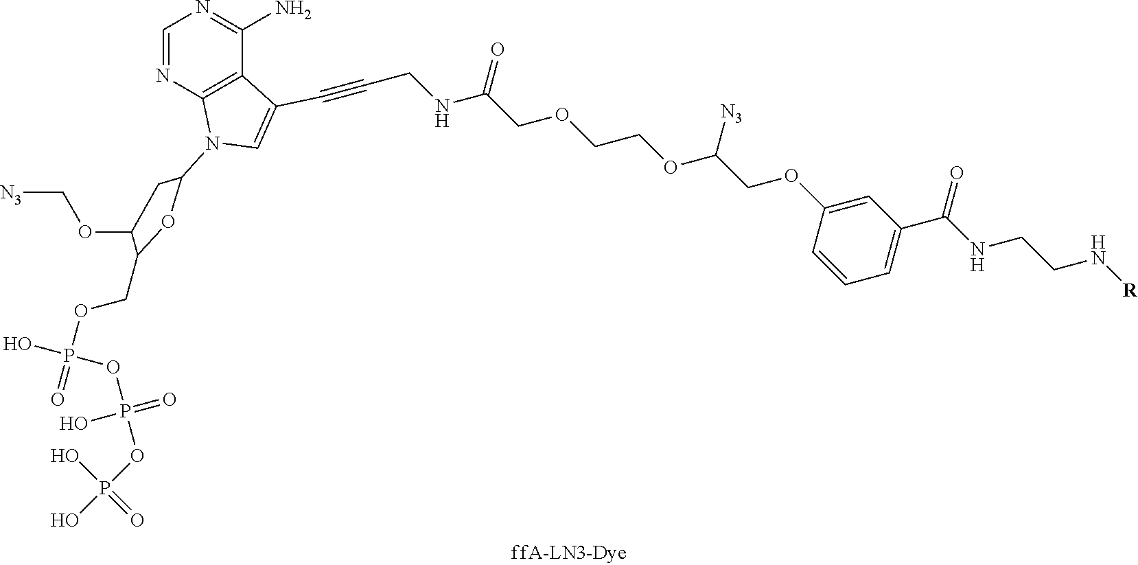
C12=C(C(N)=NC=N1)C(C#CCNC(COCCOC(COC1=CC(C(NCCN[R])=O)=CC=C1)[N3])=O)=CN2C1CC(OC[N3])C(COP(=O)(O)OP(OP(O)(O)=O)(=O)O)O1
